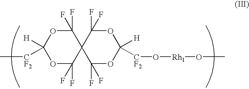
O1C(F)(F)C2(C(F)(F)OC1([H])[CF2]C)C(F)(F)OC([H])([CF2]O[Rh1]OC)OC2(F)F
